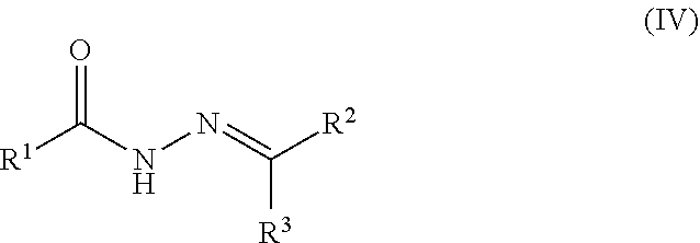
[R1]C(NN=C([R2])[R3])=O
